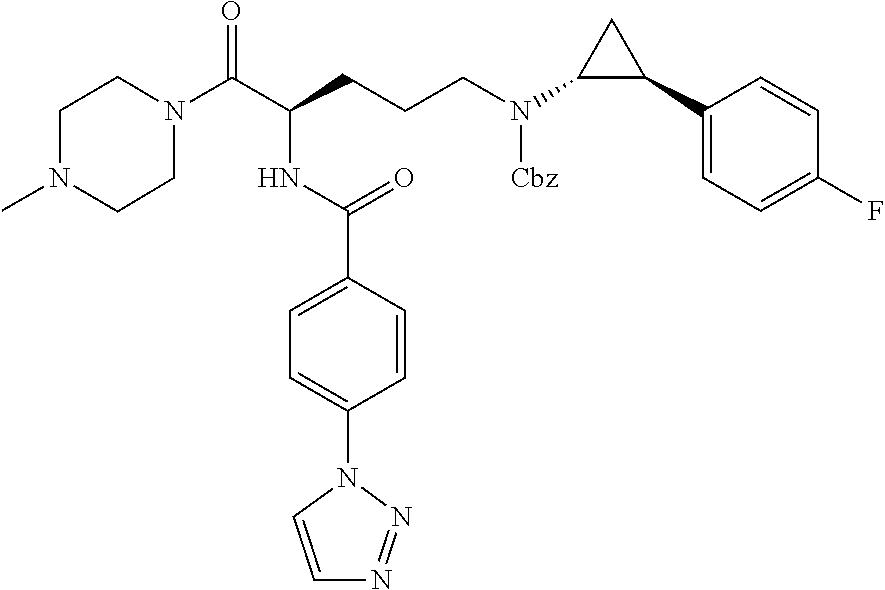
C1N(C(C(CCCN(C2C(C3=CC=C(F)C=C3)C2)[Cbz])NC(C2=CC=C(N3C=CN=N3)C=C2)=O)=O)CCN(C)C1
